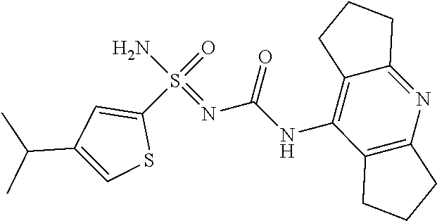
C(N=S(C1=CC(C(C)C)=CS1)(=O)N)(NC1=C2CCCC2=NC2=C1CCC2)=O
